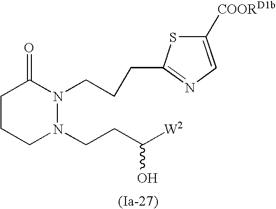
C1CCN(CCC([W2])O)N(CCCC2=NC=C([COORD1b])S2)C1=O
